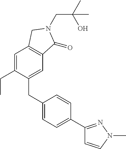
C1(CC2=CC=C(C3=NN(C)C=C3)C=C2)=CC2=C(C=C1CC)CN(CC(O)(C)C)C2=O
